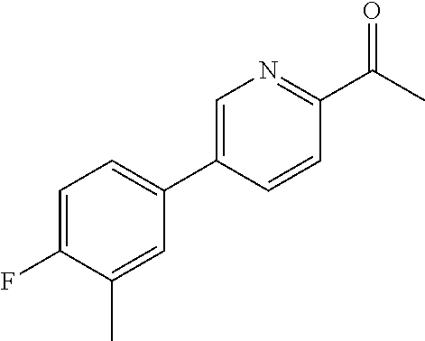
C1=C(C2=CC=C(F)C(C)=C2)C=CC(C(=O)C)=N1
